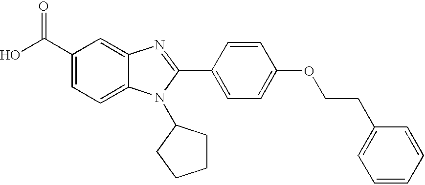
C1(C(O)=O)=CC=C2C(=C1)N=C(C1=CC=C(OCCC3=CC=CC=C3)C=C1)N2C1CCCC1
